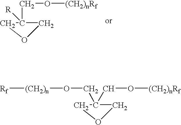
C1C(CO[(CH2)nRf])([R])CO1.C1OCC1(CO[(CH2)n][Rf])CO[(CH2)nRf]
